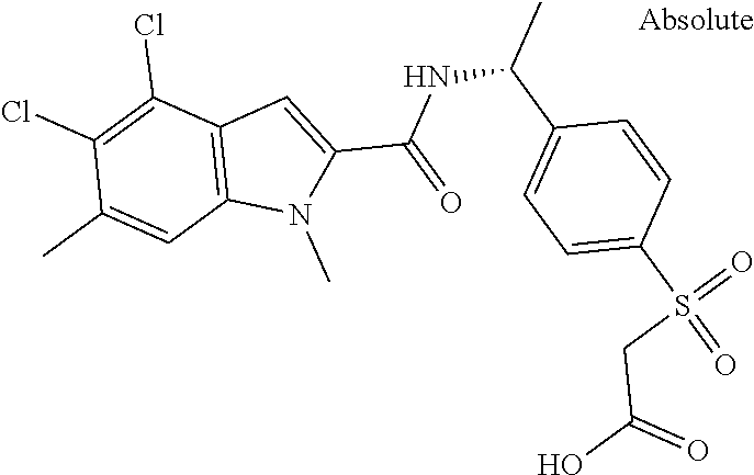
C1=C(S(=O)(=O)CC(O)=O)C=CC(C(C)NC(=O)C2=CC3=C(N2C)C=C(C)C(Cl)=C3Cl)=C1
